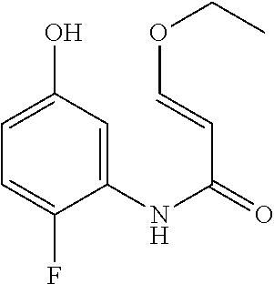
C1=C(F)C(NC(C=COCC)=O)=CC(O)=C1
